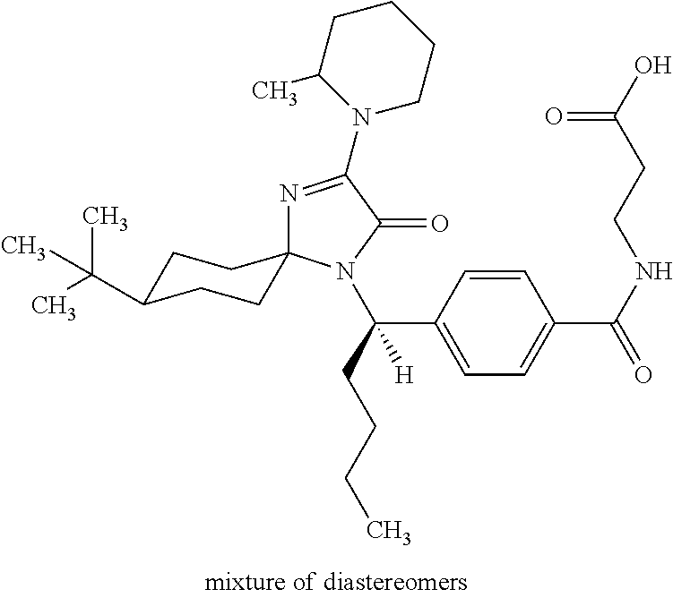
C1=CC(C(CCCC)([H])N2C(=O)C(N3CCCCC3C)=NC23CCC(C(C)(C)C)CC3)=CC=C1C(NCCC(O)=O)=O
